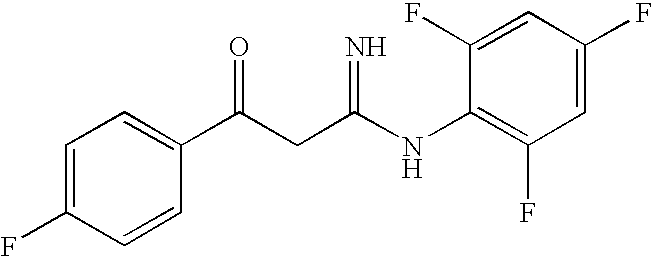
C1=C(F)C=CC(C(CC(NC2=C(F)C=C(F)C=C2F)=N)=O)=C1
